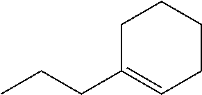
C1CCCC(CCC)=C1
